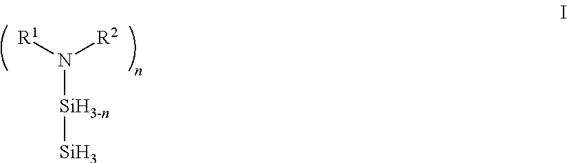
[R1]N([R2])[SiH3-n][Si]
